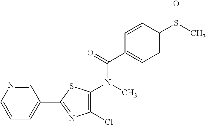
C1(Cl)=C(N(C)C(=O)C2=CC=C(SC)C=C2)SC(C2=CC=CN=C2)=N1.O
